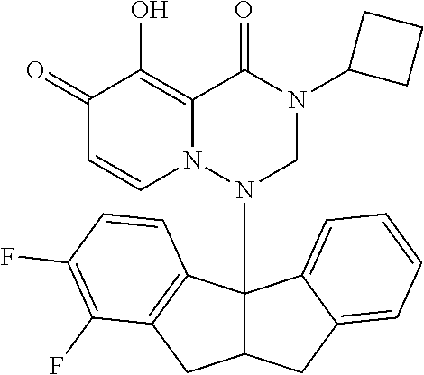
C1(=O)C=CN2C(=C1O)C(=O)N(C1CCC1)CN2C12C(CC3=CC=CC=C13)CC1=C2C=CC(F)=C1F
